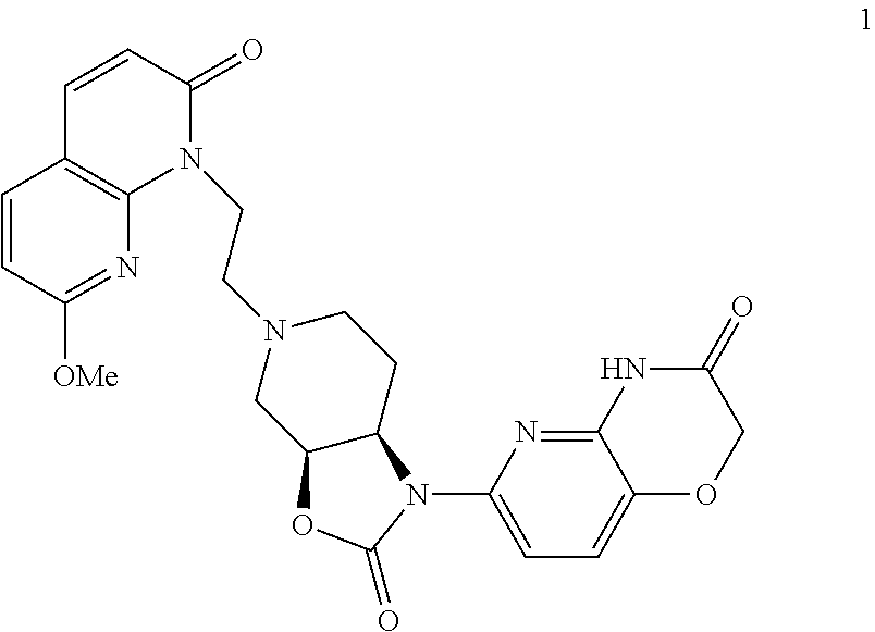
C1=CC([OMe])=NC2=C1C=CC(=O)N2CCN1CC2C(CC1)N(C1=CC=C3C(=N1)NC(=O)CO3)C(=O)O2
